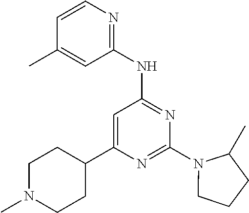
N1=C(N2CCCC2C)N=C(NC2=NC=CC(C)=C2)C=C1C1CCN(C)CC1
